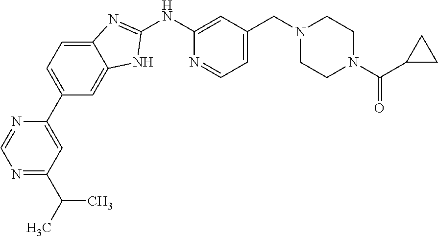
C12=CC=C(C3=CC(C(C)C)=NC=N3)C=C1NC(NC1=CC(CN3CCN(C(=O)C4CC4)CC3)=CC=N1)=N2
